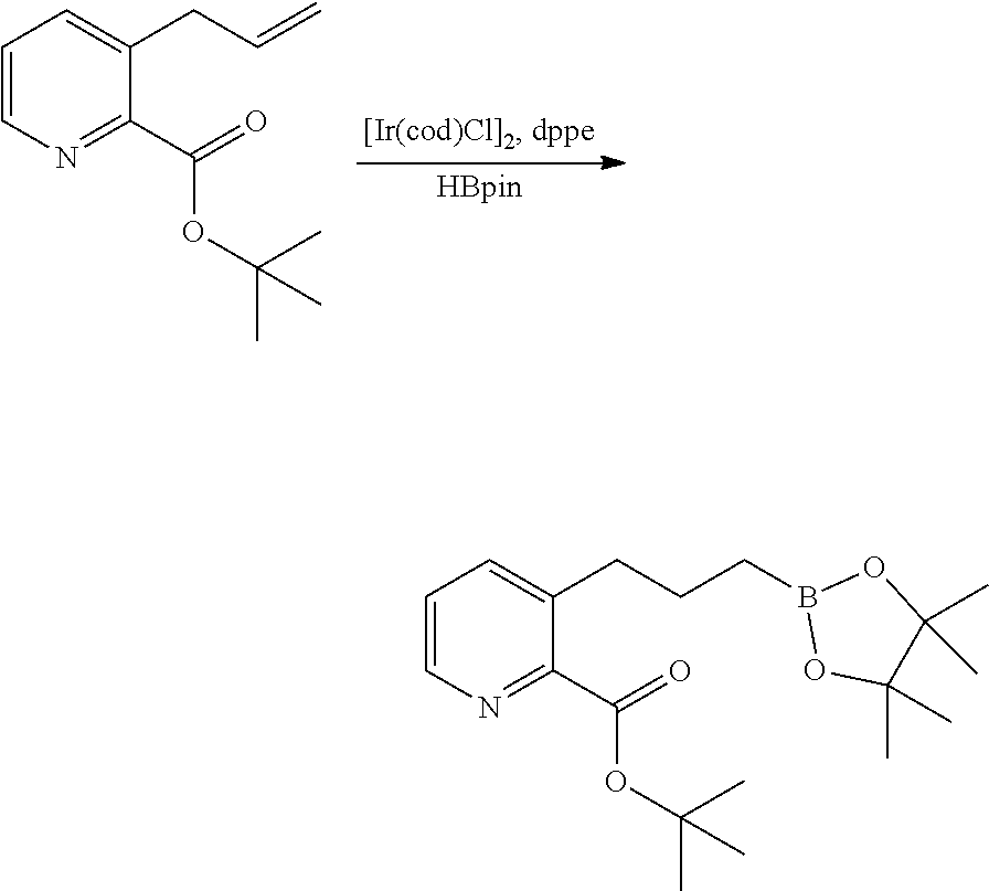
C1=CN=C(C(=O)OC(C)(C)C)C(CCCB2OC(C)(C)C(C)(C)O2)=C1.C1=CN=C(C(=O)OC(C)(C)C)C(CC=C)=C1
